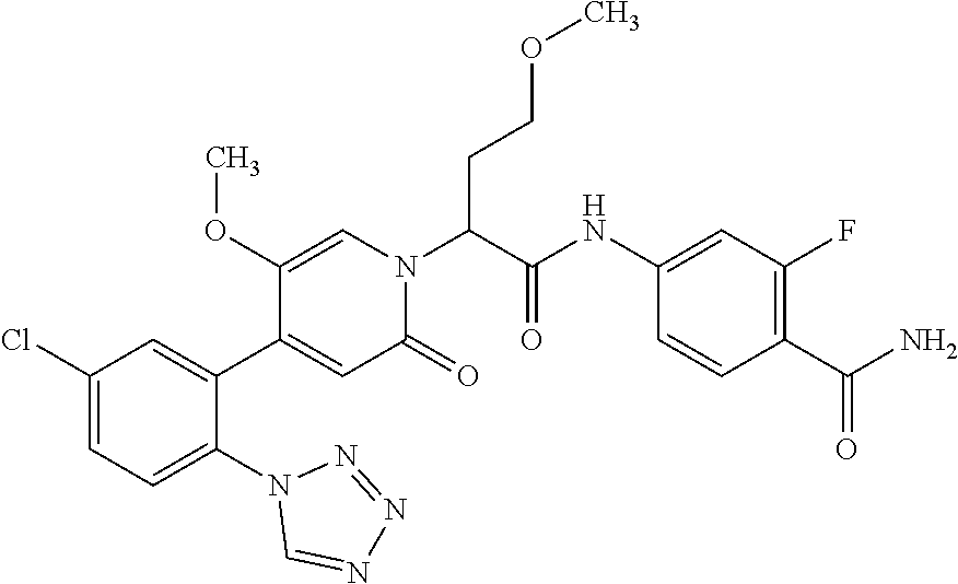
C1(Cl)=CC=C(N2C=NN=N2)C(C2=CC(=O)N(C(CCOC)C(=O)NC3=CC(F)=C(C(N)=O)C=C3)C=C2OC)=C1
